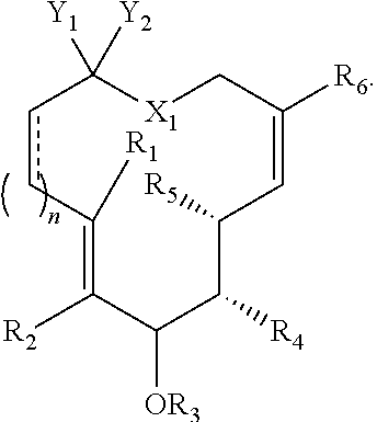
c1cC([R1])=C([R2])C([OR3])C([R4])C([R5])C=C([R6])C[X1]C1([Y2])[Y1]
